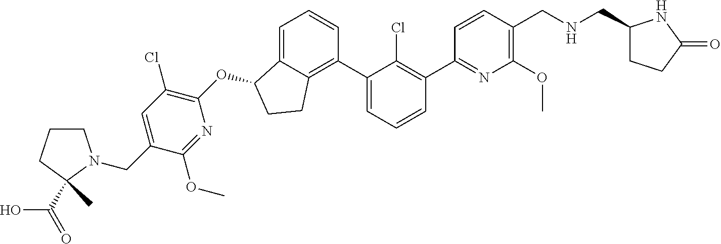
O(C1C2=CC=CC(C3=CC=CC(C4=NC(OC)=C(CNCC5CCC(=O)N5)C=C4)=C3Cl)=C2CC1)C1=C(Cl)C=C(CN2CCCC2(C)C(=O)O)C(OC)=N1
